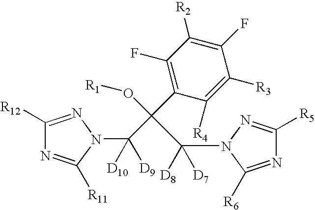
C1([R12])=NN(C([D9])([D10])C(C2=C(F)C([R2])=C(F)C([R3])=C2[R4])(O[R1])C(N2C([R6])=NC([R5])=N2)([D8])[D7])C([R11])=N1
